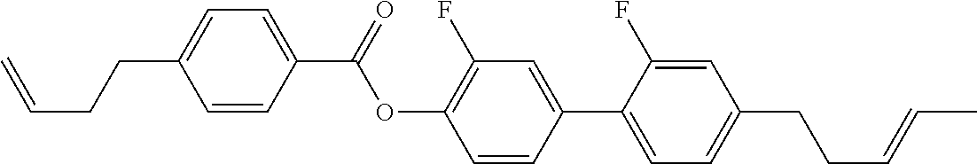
C1=CC(C(OC2=C(F)C=C(C3=CC=C(CCC=CC)C=C3F)C=C2)=O)=CC=C1CCC=C
